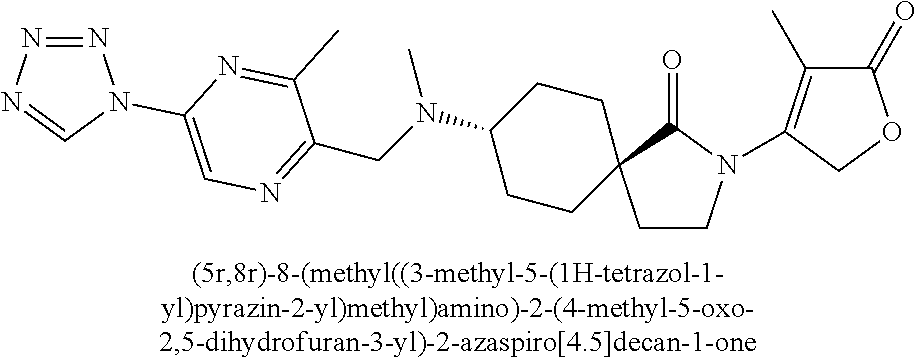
C1CN(C2=C(C)C(=O)OC2)C(=O)C12CCC(N(CC1=NC=C(N3N=NN=C3)N=C1C)C)CC2
